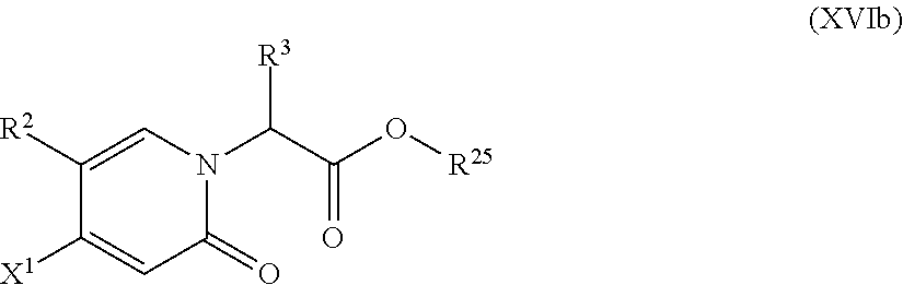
C1([X1])=CC(=O)N(C(C(O[R25])=O)[R3])C=C1[R2]
